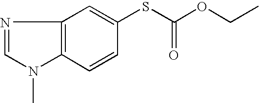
C12=C(C=CC(SC(OCC)=O)=C1)N(C)C=N2
